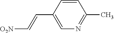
C1=CC(C=C[O2N])=CN=C1C
